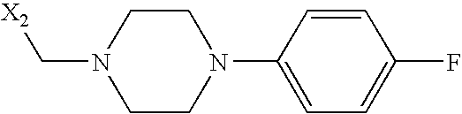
[X2]CN1CCN(C2=CC=C(F)C=C2)CC1
